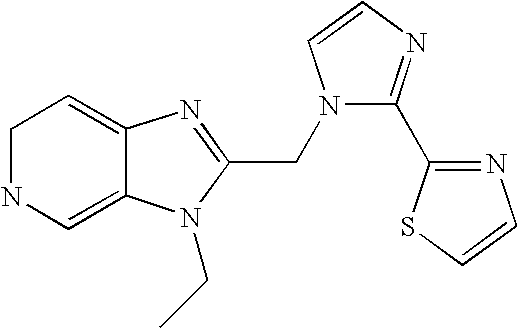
C1NC=C2C(=C1)N=C(CN1C(C3=NC=CS3)=NC=C1)N2CC
